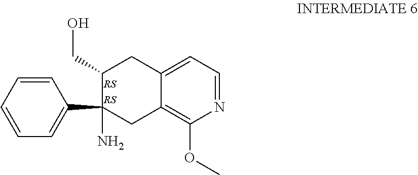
C1=C2C(=C(OC)N=C1)CC(N)(C1=CC=CC=C1)C(CO)C2
